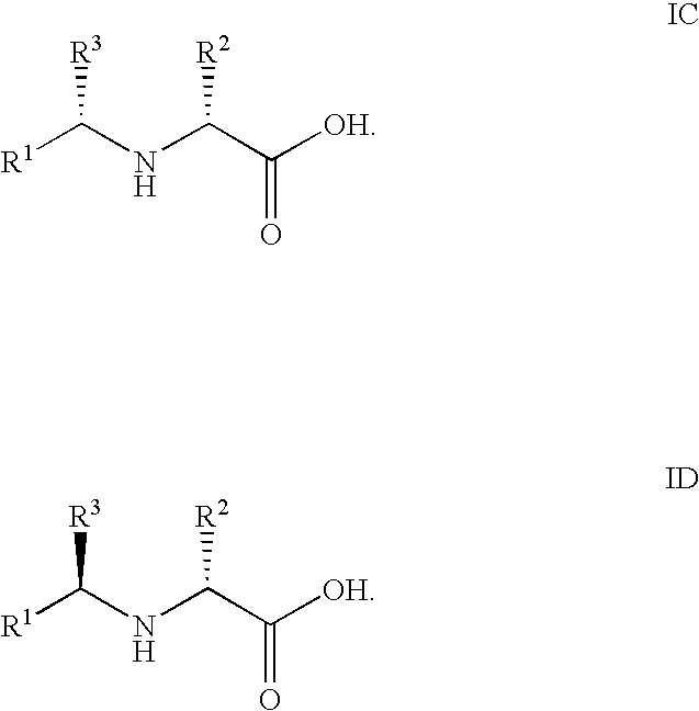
[R1]C(NC(C([OH])=O)[R2])[R3].[R1]C(NC(C([OH])=O)[R2])[R3]
